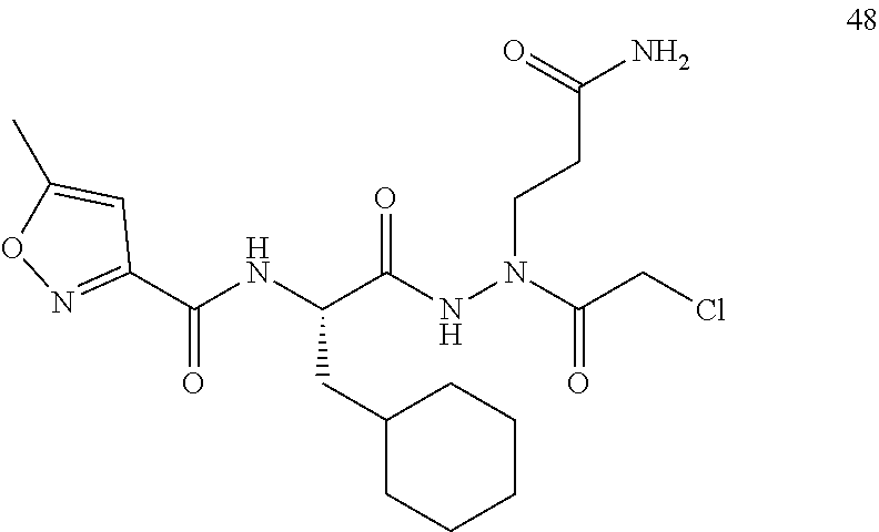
C(C(NN(CCC(N)=O)C(CCl)=O)=O)(NC(C1=NOC(C)=C1)=O)CC1CCCCC1
